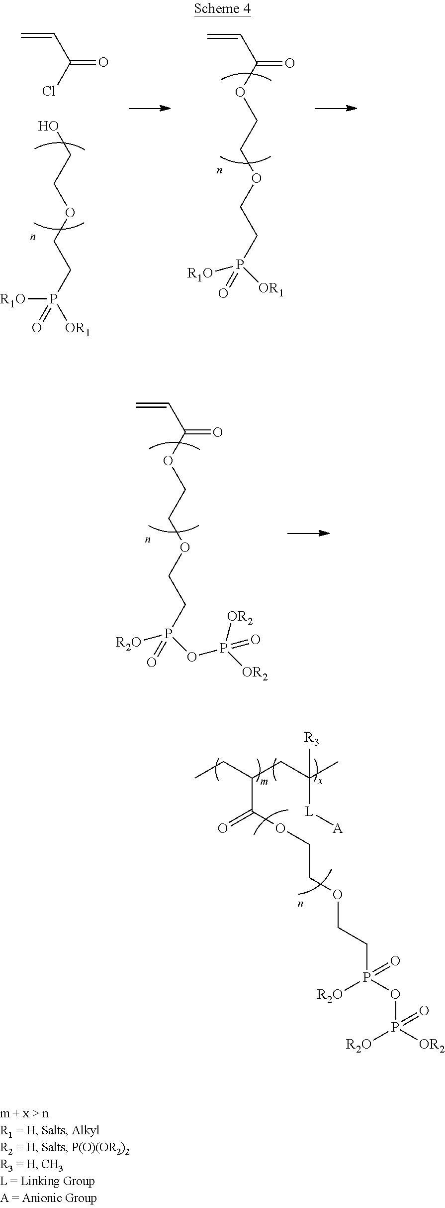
C=CC(=O)Cl.OCCOCCP([OR1])([R1O])=O.C=CC(=O)OCCOCCP([OR1])([R1O])=O.C=CC(=O)OCCOCCP(OP([OR2])([OR2])=O)([R2O])=O.CCC(CC(C)([L][A])[R3])C(OCCOCCP(OP([OR2])([R2O])=O)([R2O])=O)=O
